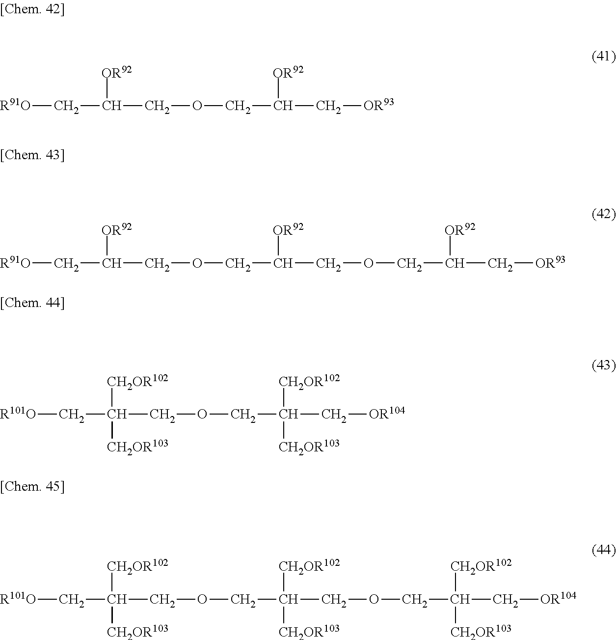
[R91O]CC([OR92])COCC(C[OR93])[OR92].[R91O]CC([OR92])COCC(COCC(C[OR93])[OR92])[OR92].[R101O]CC([CH2OR102])(COCC(C[OR104])([CH2OR102])[CH2OR103])[CH2OR103].[R101O]CC([CH2OR102])(COCC(COCC(C[OR104])([CH2OR102])[CH2OR103])([CH2OR102])[CH2OR103])[CH2OR103]
